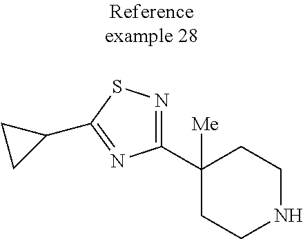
C1(C2([Me])CCNCC2)=NSC(C2CC2)=N1
